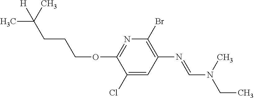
N1=C(OCCCC(C)([H])C)C(Cl)=CC(N=CN(C)CC)=C1Br
